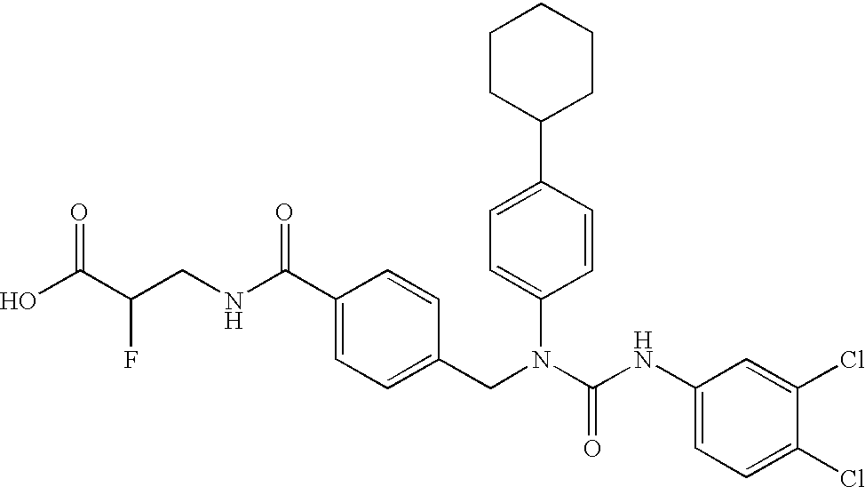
OC(C(CNC(C1=CC=C(CN(C(NC2=CC=C(Cl)C(Cl)=C2)=O)C2=CC=C(C3CCCCC3)C=C2)C=C1)=O)F)=O
